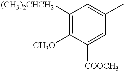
C1([(CH3)2CHCH2])=C([CH3O])C([COOCH3])=CC(C)=C1
